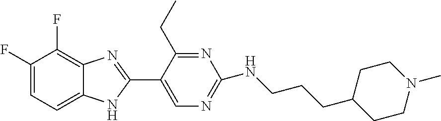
C1=C(F)C(F)=C2C(=C1)NC(C1=CN=C(NCCCC3CCN(C)CC3)N=C1CC)=N2
